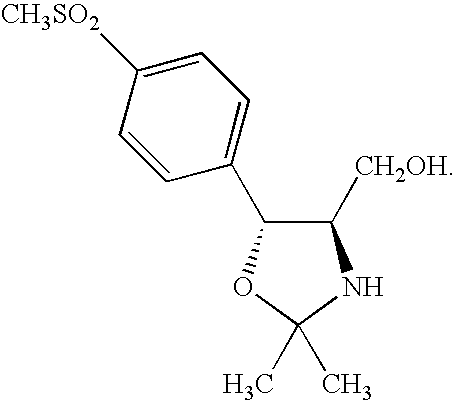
C1=C([CH3SO2])C=CC(C2C([CH2OH])NC(C)(C)O2)=C1
